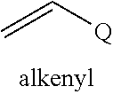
C(=C)[Q]
